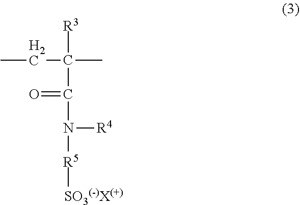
CCC(C)([R3])C(=O)N([R4])[R5][SO3(-)X(+)]
